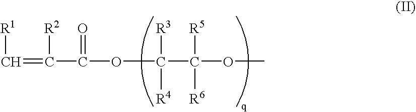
C(=C(C(=O)OC(C(OC)([R5])[R6])([R3])[R4])[R2])[R1]
